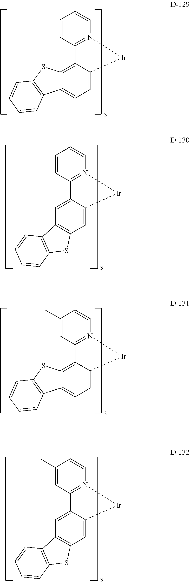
C1=CN2=C(C=C1)C1=C3C(=CC=C1[Ir]2)C1=C(S3)C=CC=C1.C1=CN2=C(C=C1)C1=CC3=C(C=C1[Ir]2)SC1=C3C=CC=C1.C1=CN2=C(C=C1C)C1=C3C(=CC=C1[Ir]2)C1=C(S3)C=CC=C1.C1=CN2=C(C=C1C)C1=CC3=C(C=C1[Ir]2)SC1=C3C=CC=C1
